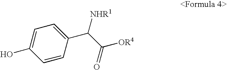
C1(O)=CC=C(C([NHR1])C(=O)[OR4])C=C1
